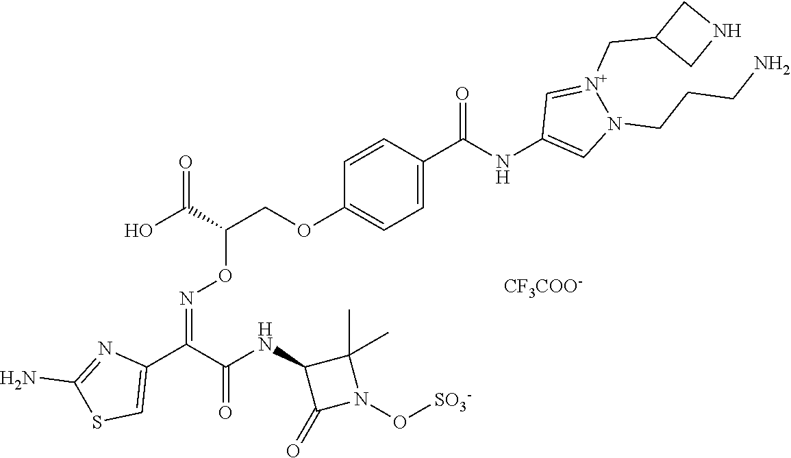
C1=C(C(NC2=CN(CCCN)[N+](CC3CNC3)=C2)=O)C=CC(OCC(C(O)=O)ON=C(C2=CSC(N)=N2)C(NC2C(=O)N(O[SO3-])C2(C)C)=O)=C1.[CF3COO-]
